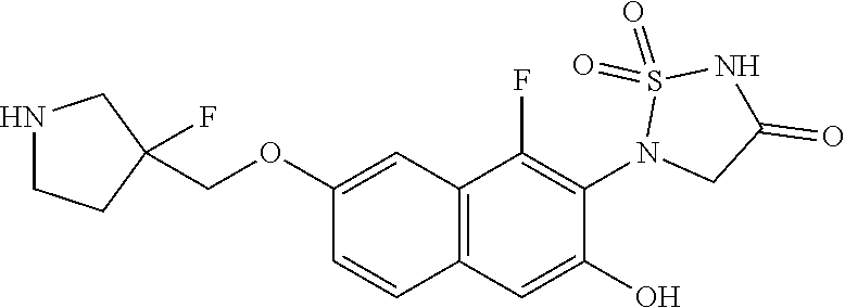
C1(OCC2(F)CNCC2)=CC2=C(C=C1)C=C(O)C(N1CC(=O)NS1(=O)=O)=C2F
